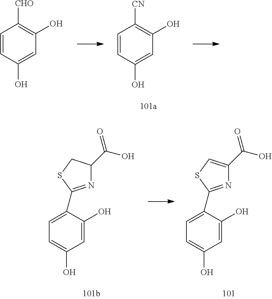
C1=CC(O)=CC(O)=C1[CHO].C1=CC(O)=CC(O)=C1[CN].C1=C(C2=NC(C(O)=O)CS2)C(O)=CC(O)=C1.C1=C(C2=NC(C(O)=O)=CS2)C(O)=CC(O)=C1
